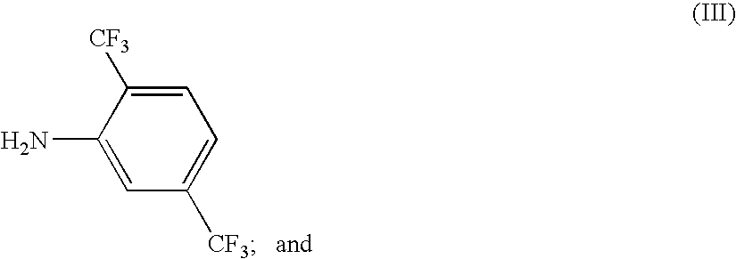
C1=C([CF3])C(N)=CC([CF3])=C1
